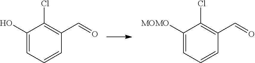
C1(O)=CC=CC(C=O)=C1Cl.C1([MOMO])=CC=CC(C=O)=C1Cl
